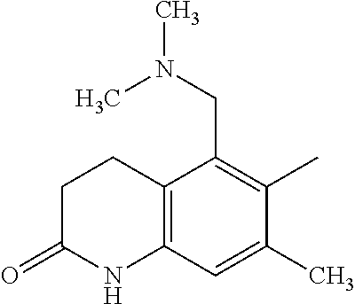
C12=C(C=C(C)C(C)=C1CN(C)C)NC(=O)CC2
